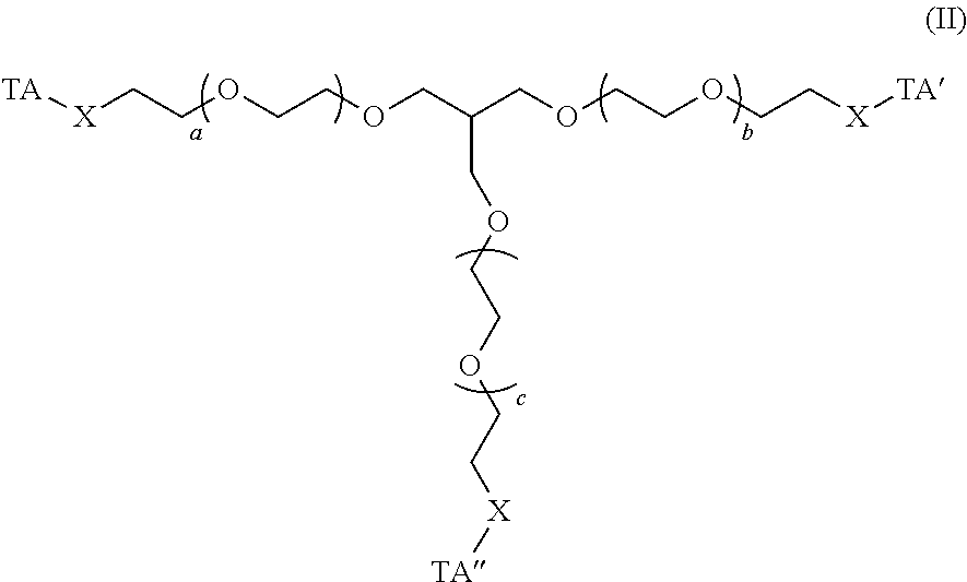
[TA][X]CCOCCOCC(COCCOCC[X][TA])COCCOCC[X][TA]
